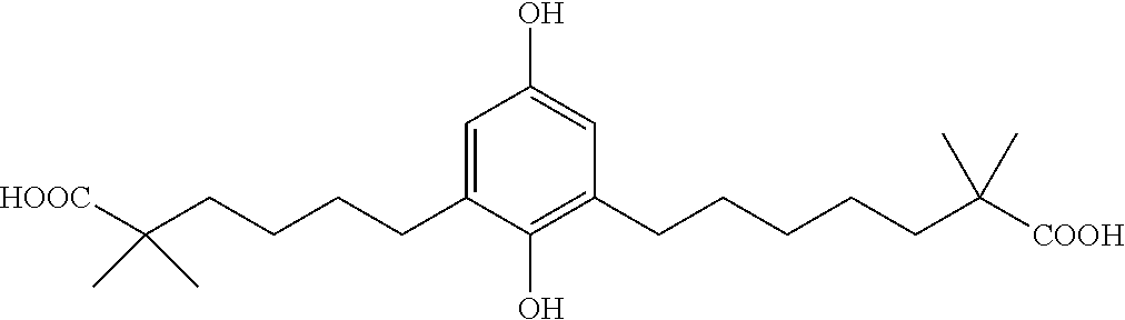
C1(CCCCC(C)(C)[HOOC])=CC(O)=CC(CCCCCC(C)(C)[COOH])=C1O
